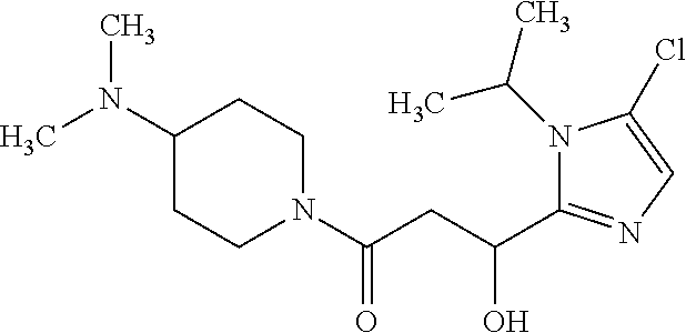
C1(N(C)C)CCN(C(CC(C2=NC=C(Cl)N2C(C)C)O)=O)CC1
